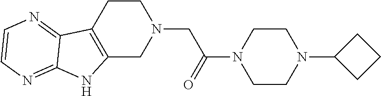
C1CC2=C(CN1CC(N1CCN(C3CCC3)CC1)=O)NC1=NC=CN=C21
